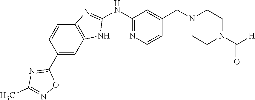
C1(C2=NC(C)=NO2)=CC2=C(C=C1)N=C(NC1=NC=CC(CN3CCN(C(=O)[H])CC3)=C1)N2
